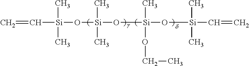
C=C[Si](O[Si](O[Si](O[Si](C=C)(C)C)(C)OCC)(C)C)(C)C
